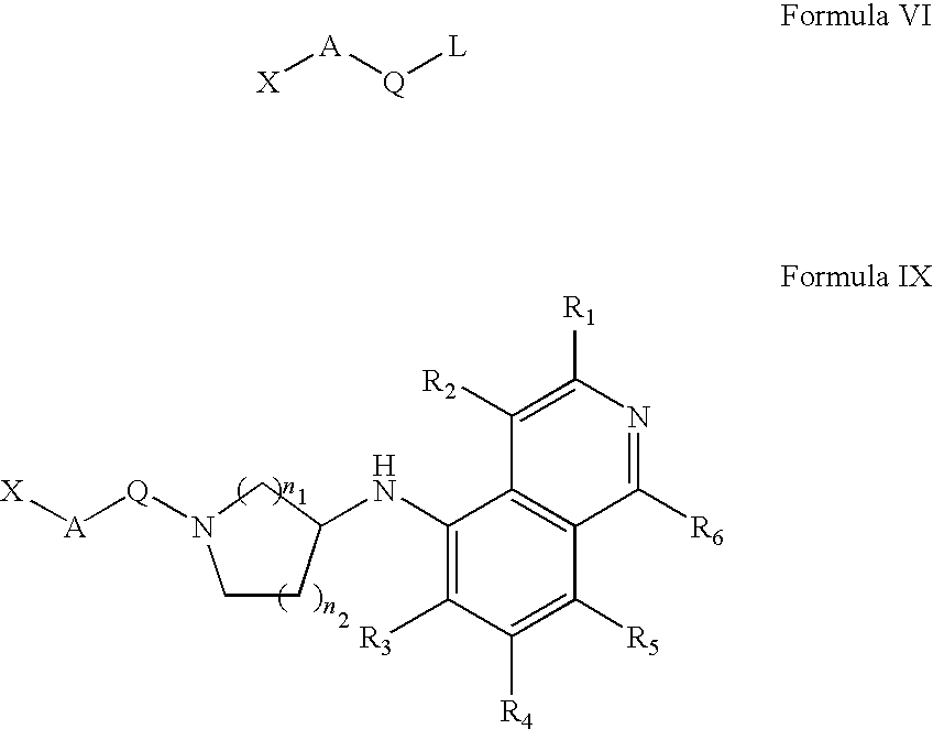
C1(NC2CCN([Q][A][X])C2)=C([R3])C([R4])=C([R5])C2=C1C([R2])=C([R1])N=C2[R6].[X][A][Q][L]
